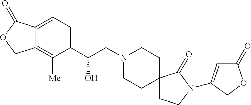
C1(C(O)CN2CCC3(CC2)CCN(C2=CC(=O)OC2)C3=O)=CC=C2C(=C1[Me])COC2=O
